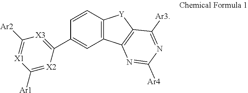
C1([Ar2])=[X1]C([Ar1])=[X2]C(C2=CC3=C(C=C2)[Y]C2=C3N=C([Ar4])N=C2[Ar3])=[X3]1
